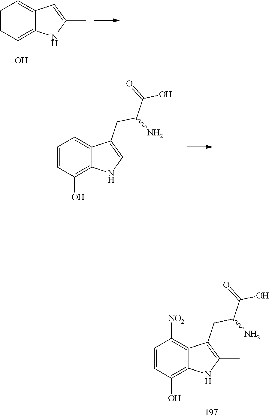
C1=CC(O)=C2C(=C1)C=C(C)N2.C1=CC(O)=C2C(=C1[NO2])C(CC(N)C(=O)O)=C(C)N2.C1=CC(O)=C2C(=C1)C(CC(N)C(=O)O)=C(C)N2
